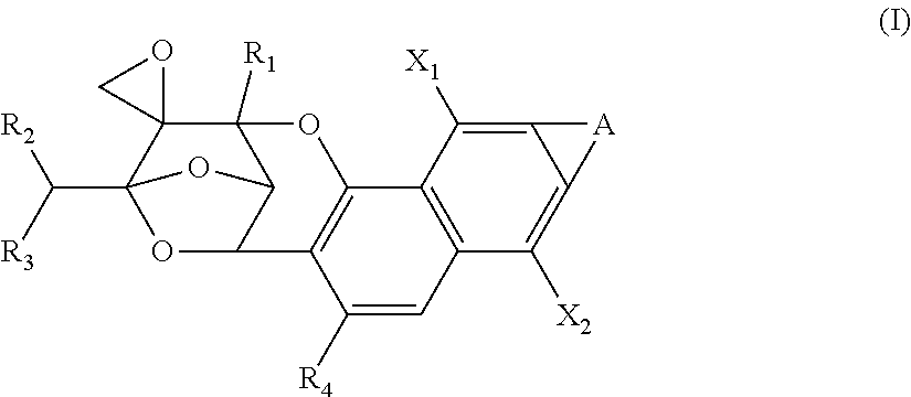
C12C3C([R1])(C4(C(C([R3])[R2])(O1)O3)OC4)OC1=C2C([R4])=CC2=C1C([X1])=C1C(=C2[X2])[A]1
